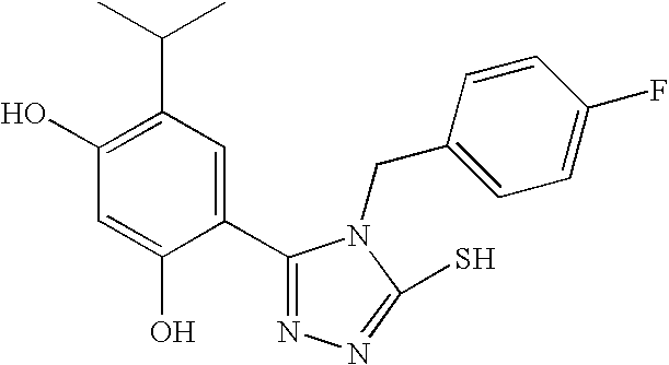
C1(O)=C(C(C)C)C=C(C2=NN=C(S)N2CC2=CC=C(F)C=C2)C(O)=C1
